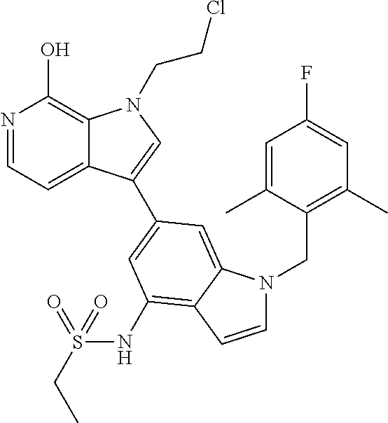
N1=CC=C2C(=C1O)N(CCCl)C=C2C1=CC(NS(CC)(=O)=O)=C2C(=C1)N(CC1=C(C)C=C(F)C=C1C)C=C2
